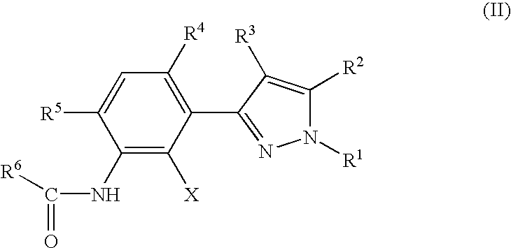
C1=C([R5])C(NC(=O)[R6])=C([X])C(C2=NN([R1])C([R2])=C2[R3])=C1[R4]
